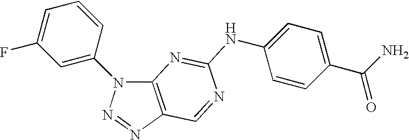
C12=C(N=NN1C1=CC(F)=CC=C1)C=NC(NC1=CC=C(C(N)=O)C=C1)=N2
